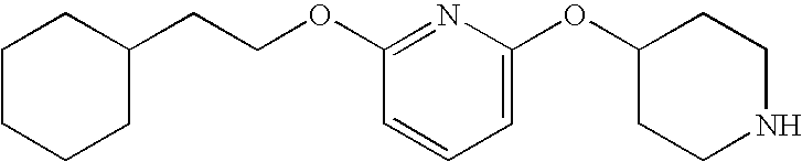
C1=C(OC2CCNCC2)N=C(OCCC2CCCCC2)C=C1
